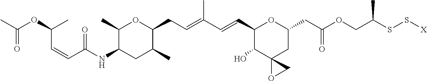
C1(C)C(NC(=O)C=CC(C)OC(=O)C)CC(C)C(CC=C(C)C=CC2C(O)C3(CC(CC(=O)OCC(SS[X])C)O2)OC3)O1
